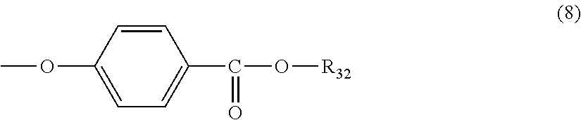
C1=C(OC)C=CC(C(O[R32])=O)=C1
